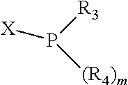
P([R3])([(R4)m])[X]
